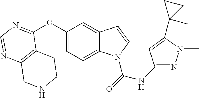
C12=C(C(OC3=CC=C4C(=C3)C=CN4C(=O)NC3=NN(C)C(C4(C)CC4)=C3)=NC=N1)CCNC2
